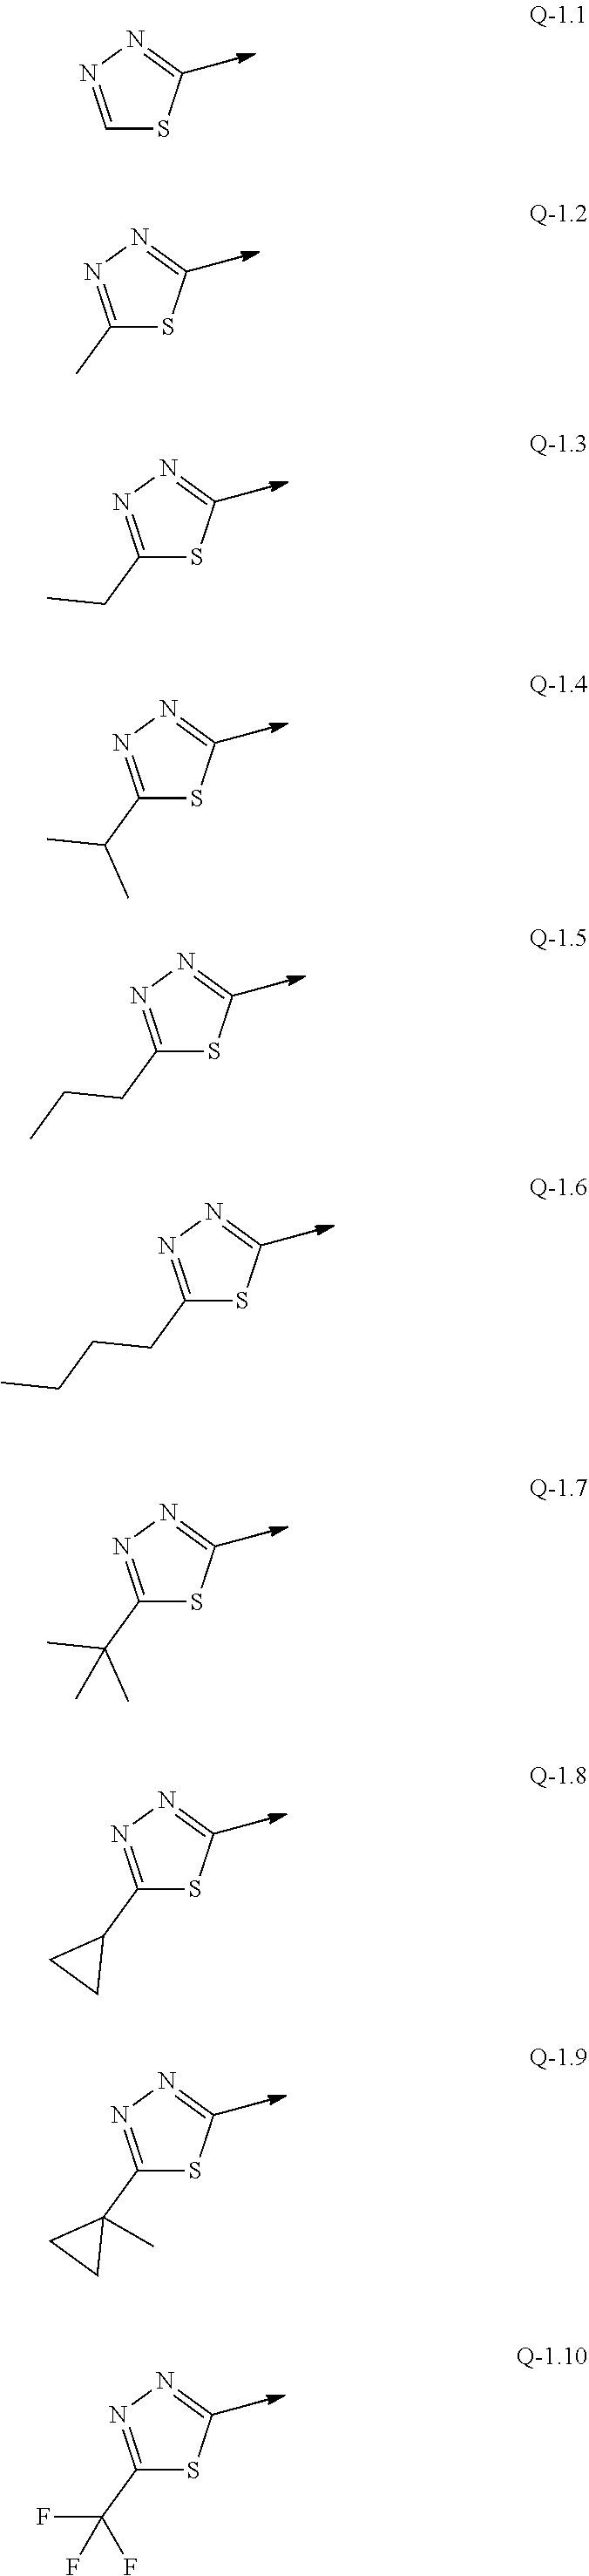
C1=NN=CS1.C1(C)=NN=CS1.C1(CC)=NN=CS1.C1(C(C)C)=NN=CS1.C1(CCC)=NN=CS1.C1(C(C)(C)C)=NN=CS1.C1(C2CC2)=NN=CS1.C1(CCCC)=NN=CS1.C1(C2(C)CC2)=NN=CS1.C1(C(F)(F)F)=NN=CS1
